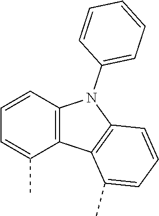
C1=CC2=C(C(C)=C1)C1=C(N2C2=CC=CC=C2)C=CC=C1C
